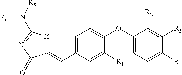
C1(=CC2=CC=C(OC3=CC=C([R4])C([R3])=C3[R2])C([R1])=C2)[X]C(N([R5])[R6])=NC1=O
